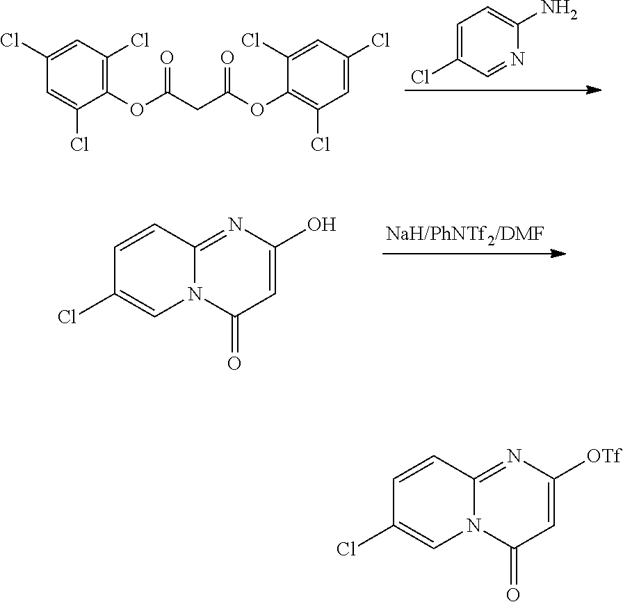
C1(OC(CC(OC2=C(Cl)C=C(Cl)C=C2Cl)=O)=O)=C(Cl)C=C(Cl)C=C1Cl.C1=C(Cl)C=NC(N)=C1.OC1=CC(=O)N2C(=N1)C=CC(Cl)=C2.[OTf]C1=CC(=O)N2C(=N1)C=CC(Cl)=C2
